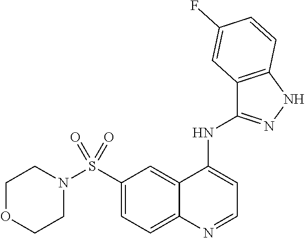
C1(S(=O)(=O)N2CCOCC2)=CC=C2C(=C1)C(NC1=NNC3=C1C=C(F)C=C3)=CC=N2
